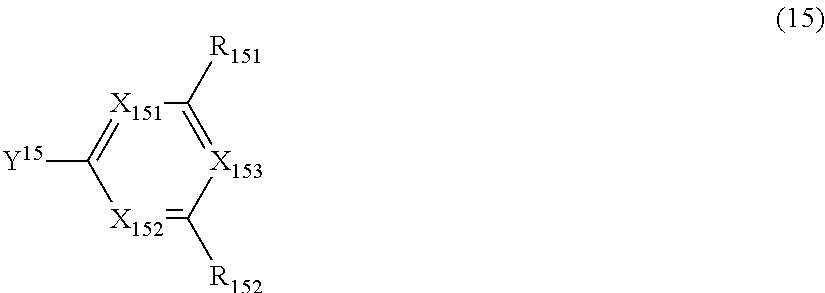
[X151]1=C([Y15])[X152]=C([R152])[X153]=C1[R151]
